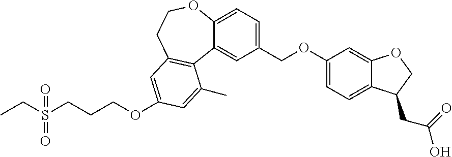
C1(COC2=CC=C3C(=C2)OCC3CC(=O)O)=CC=C2C(=C1)C1=C(CCO2)C=C(OCCCS(=O)(CC)=O)C=C1C
